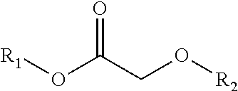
O=C(CO[R2])O[R1]
